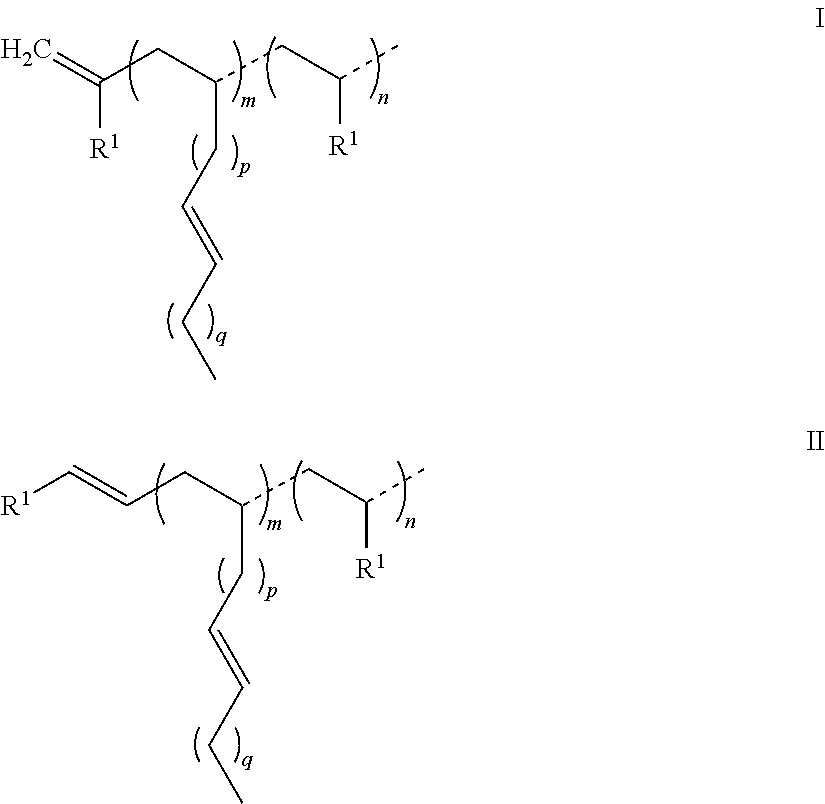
C(CC(CC(C)[R1])CC=CCC)(=C)[R1].C(CC(CC(C)[R1])CC=CCC)=C[R1]
